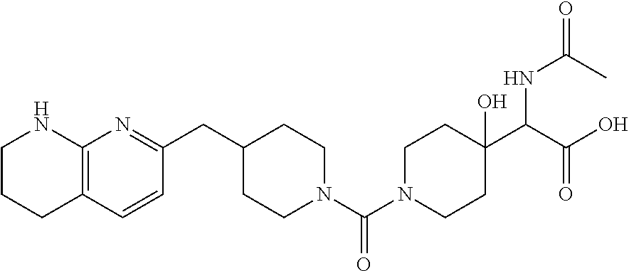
C12=C(C=CC(CC3CCN(C(N4CCC(C(C(O)=O)NC(=O)C)(O)CC4)=O)CC3)=N1)CCCN2
